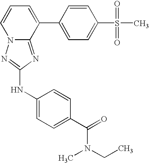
C1=CC=C(C2=CC=C(S(=O)(=O)C)C=C2)C2=NC(NC3=CC=C(C(=O)N(C)CC)C=C3)=NN12
